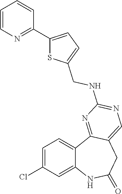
C12=CC(Cl)=CC=C1C1=NC(NCC3=CC=C(C4=NC=CC=C4)S3)=NC=C1CC(=O)N2
